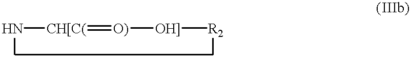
N[CH[C(]=[O)][OH]][R2]
